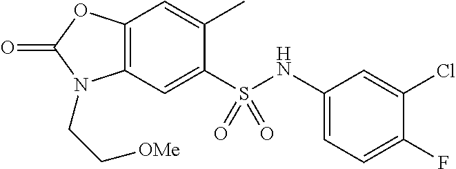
C1(C)=CC2=C(C=C1S(NC1=CC=C(F)C(Cl)=C1)(=O)=O)N(CC[OMe])C(=O)O2
